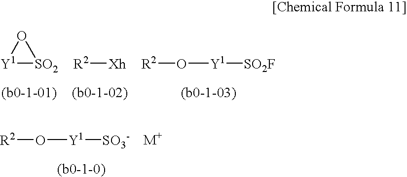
[Y1]1[SO2]O1.[R2][Xh].[R2]O[Y1][SO2F].[R2]O[Y1][SO3-]
